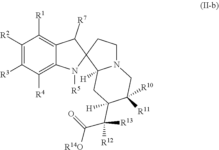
C1([R2])=C([R3])C([R4])=C2C(=C1[R1])C([R7])C1(N2[R5])C2([H])N(CC1)CC([R10])([R11])C(C([R13])([R12])C(=O)[R14O])([H])C2
